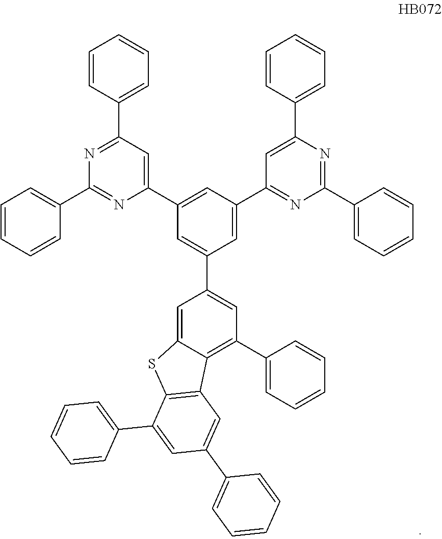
C1(C2=NC(C3=CC=CC=C3)=NC(C3=CC(C4=NC(C5=CC=CC=C5)=NC(C5=CC=CC=C5)=C4)=CC(C4=CC(C5=CC=CC=C5)=C5C(=C4)SC4=C5C=C(C5=CC=CC=C5)C=C4C4=CC=CC=C4)=C3)=C2)=CC=CC=C1
